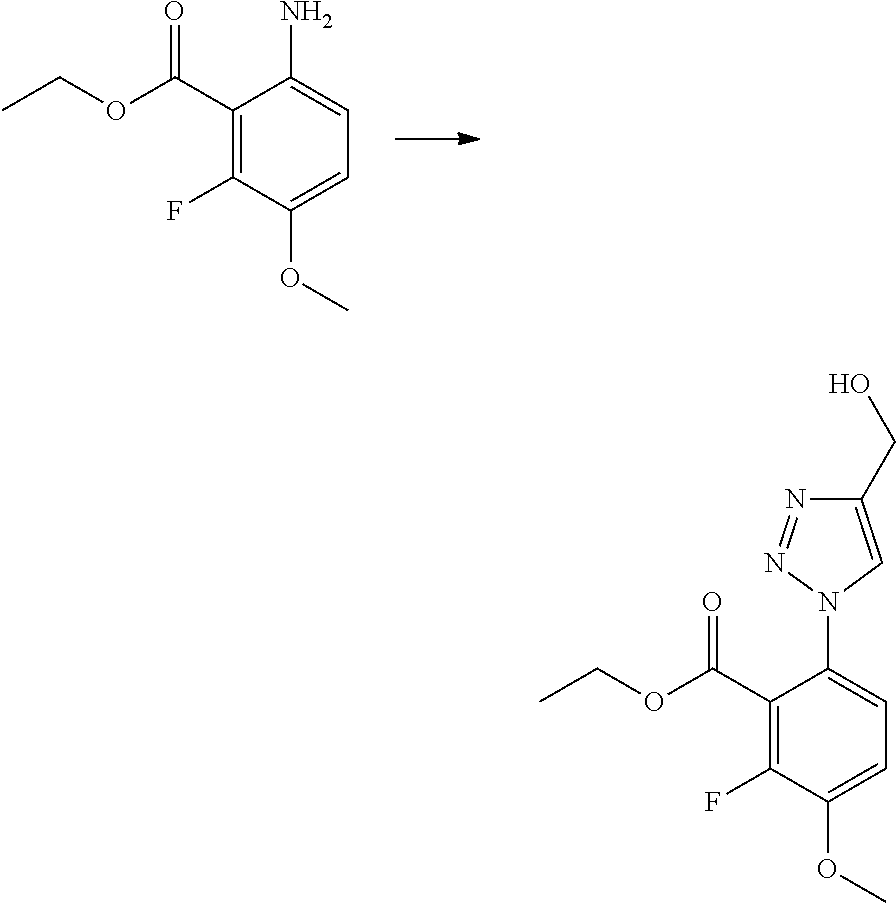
C1(C(OCC)=O)=C(F)C(OC)=CC=C1N1C=C(CO)N=N1.C1(C(OCC)=O)=C(F)C(OC)=CC=C1N
